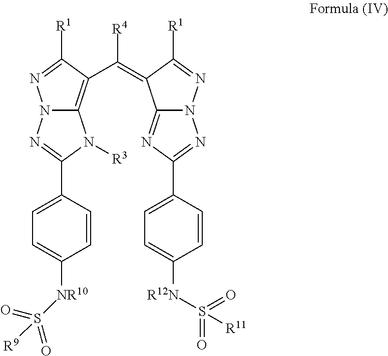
N12C(=C(C(=C3C4=NC(C5=CC=C([R12N]S(=O)(=O)[R11])C=C5)=NN4N=C3[R1])[R4])C([R1])=N1)N([R3])C(C1=CC=C([NR10]S(=O)(=O)[R9])C=C1)=N2
